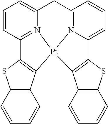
C1=CC2=C(C=C1)C1=C(S2)C2=N3C(=CC=C2)CC2=N4[Pt]13C1=C(SC3=C1C=CC=C3)C4=CC=C2
